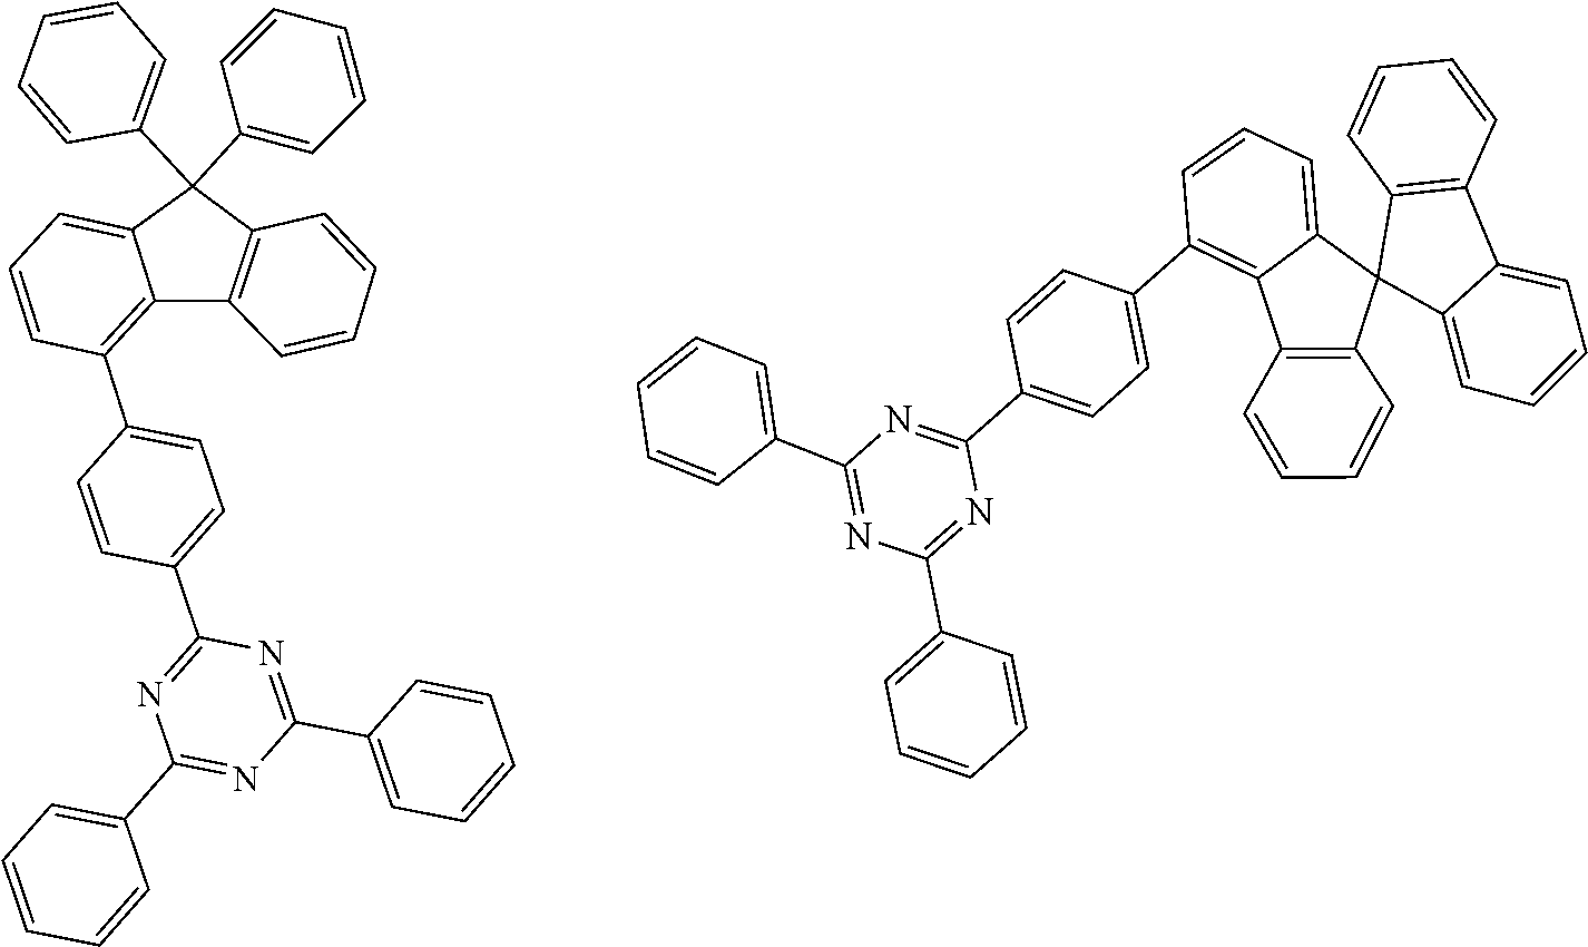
C1(C2=CC=CC=C2)(C2=CC=CC=C2)C2=C(C3=C(C4=CC=C(C5=NC(C6=CC=CC=C6)=NC(C6=CC=CC=C6)=N5)C=C4)C=CC=C13)C=CC=C2.N1=C(C2=CC=CC=C2)N=C(C2=CC=CC=C2)N=C1C1=CC=C(C2=C3C(=CC=C2)C2(C4=CC=CC=C4C4=C2C=CC=C4)C2=C3C=CC=C2)C=C1
